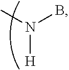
CN(B)[H]
